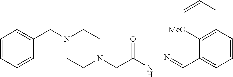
C1=CC=CC(CN2CCN(CC(N)=O)CC2)=C1.N=CC1=CC=CC(CC=C)=C1[MeO]
